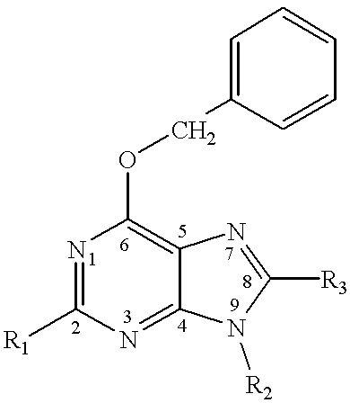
C1([R1])=NC(OCC2=CC=CC=C2)=C2C(=N1)N([R2])C([R3])=N2
